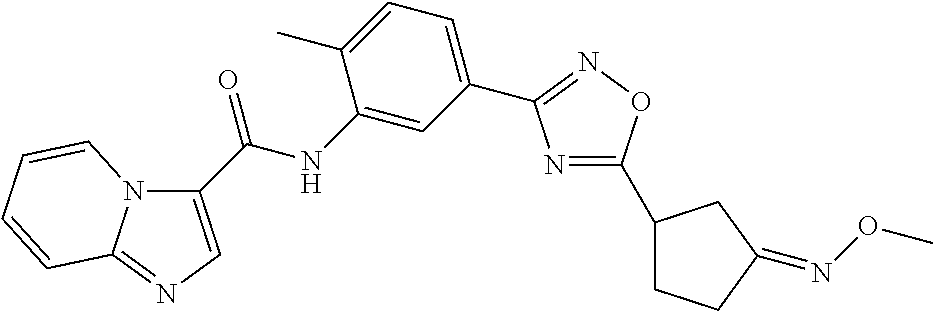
C1(NC(=O)C2=CN=C3N2C=CC=C3)=CC(C2=NOC(C3CCC(=NOC)C3)=N2)=CC=C1C
